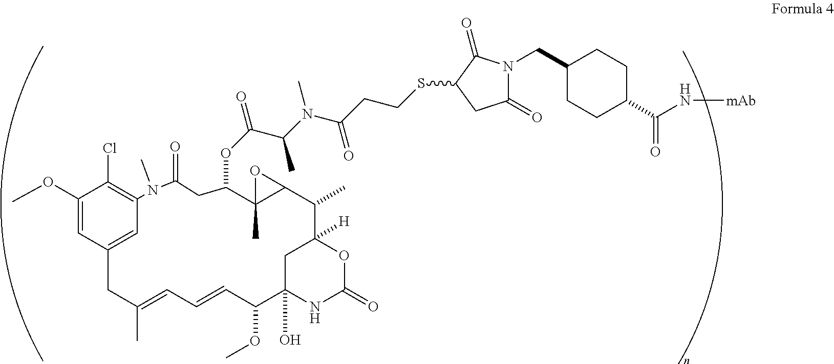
C1(OC)=CC2=CC(=C1Cl)N(C)C(=O)CC(OC(=O)C(N(C(CCSC1CC(=O)N(CC3CCC(C(=O)N[mAb])CC3)C1=O)=O)C)C)C1(C)C(C(C)C3([H])OC(=O)NC(O)(C(OC)C=CC=C(C)C2)C3)O1
